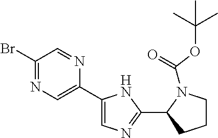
C1(Br)=NC=C(C2=CN=C(C3N(C(=O)OC(C)(C)C)CCC3)N2)N=C1
